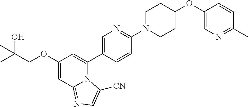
C1(OCC(C)(O)C)=CC2=NC=C([CN])N2C(C2=CN=C(N3CCC(OC4=CN=C(C)C=C4)CC3)C=C2)=C1
